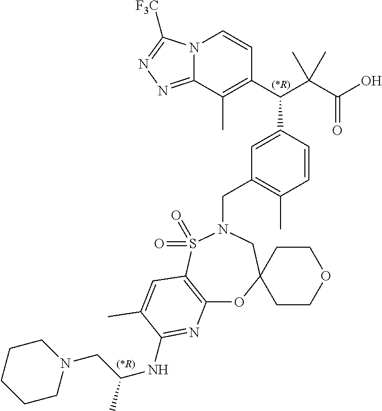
N12C(=NN=C1[F3C])C(C)=C(C(C(C(O)=O)(C)C)C1=CC(CN3CC4(OC5=C(S3(=O)=O)C=C(C)C(NC(CN3CCCCC3)C)=N5)CCOCC4)=C(C)C=C1)C=C2
